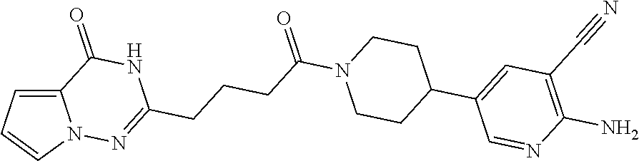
C12=CC=CN1N=C(CCCC(N1CCC(C3=CC(C#N)=C(N)N=C3)CC1)=O)NC2=O
